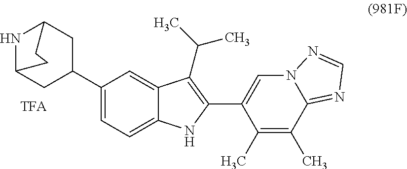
C1(C2CC3NC(C2)CC3)=CC=C2C(=C1)C(C(C)C)=C(C1=CN3C(=NC=N3)C(C)=C1C)N2
